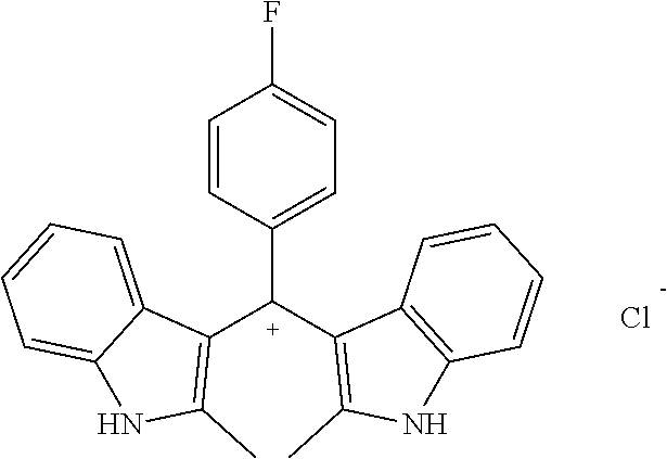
C1=CC([C+](C2=C(C)NC3=C2C=CC=C3)C2=C(C)NC3=CC=CC=C23)=CC=C1F.Cl
